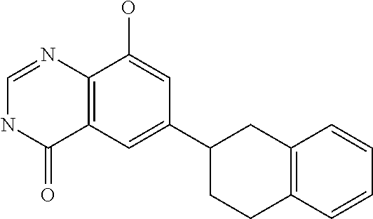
C12=C(C=C(C3CCC4=C(C3)C=CC=C4)C=C1O)C(=O)NC=N2
